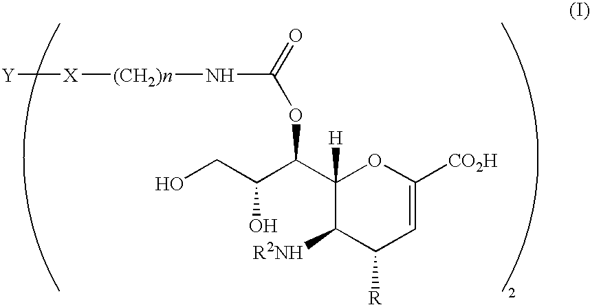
C1(C(C(CO)O)OC(=O)N[(CH2)n][X][Y])([H])C([R2NH])C([R])C=C([CO2H])O1
